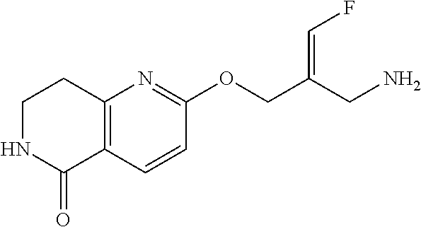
C1NC(=O)C2=C(C1)N=C(OCC(CN)=CF)C=C2
